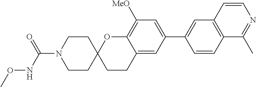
C1CN(C(NOC)=O)CCC12CCC1=CC(C3=CC4=C(C=C3)C(C)=NC=C4)=CC([MeO])=C1O2
